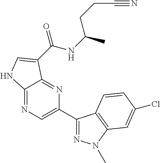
C12=NC=C(C3=NN(C)C4=C3C=CC(Cl)=C4)N=C1C(C(NC(C)CCC#N)=O)=CN2
